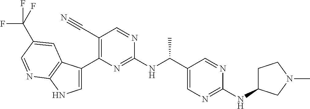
C1(C#N)=C(C2=CNC3=C2C=C(C(F)(F)F)C=N3)N=C(NC(C2=CN=C(NC3CCN(C)C3)N=C2)C)N=C1
